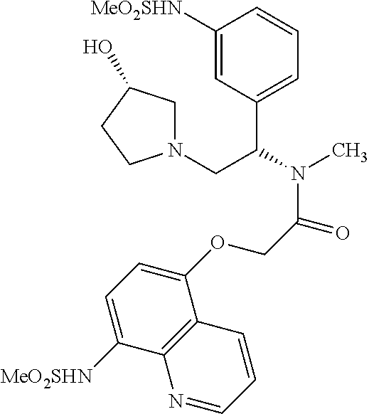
C1([MeO2SHN])=CC(C(CN2CC(O)CC2)N(C)C(COC2=CC=C([MeO2SHN])C3=C2C=CC=N3)=O)=CC=C1
